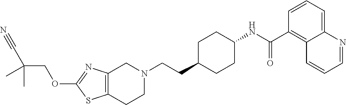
C1(OCC(C#N)(C)C)=NC2=C(S1)CCN(CCC1CCC(NC(C3=C4C(=CC=C3)N=CC=C4)=O)CC1)C2
